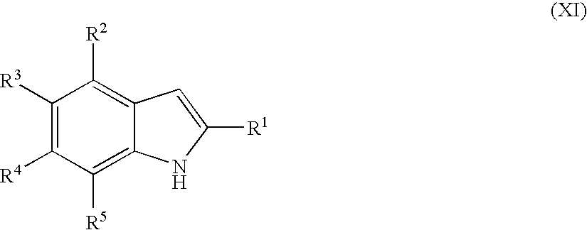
C1([R3])=C([R4])C([R5])=C2C(=C1[R2])C=C([R1])N2
